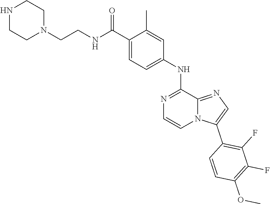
N1CCN(CCNC(C2=CC=C(NC3=NC=CN4C3=NC=C4C3=C(F)C(F)=C(OC)C=C3)C=C2C)=O)CC1
